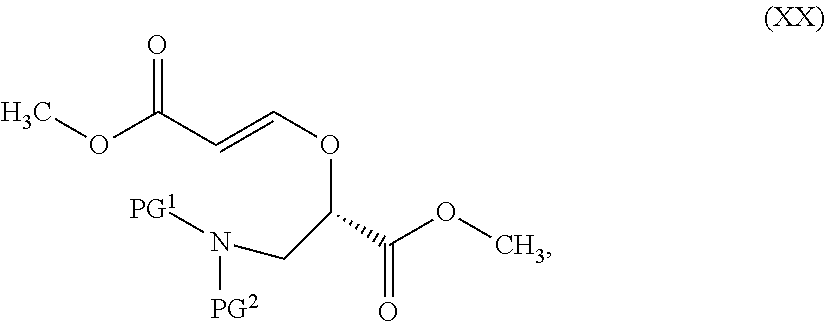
COC(C=COC(C(=O)OC)CN([PG1])[PG2])=O
